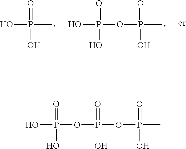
OP(=O)(O)C.OP(=O)(O)OP(O)(=O)C.OP(O)(=O)OP(O)(=O)OP(=O)(O)C
